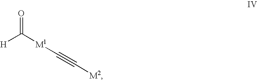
[H]C([M1]C#C[M2])=O
